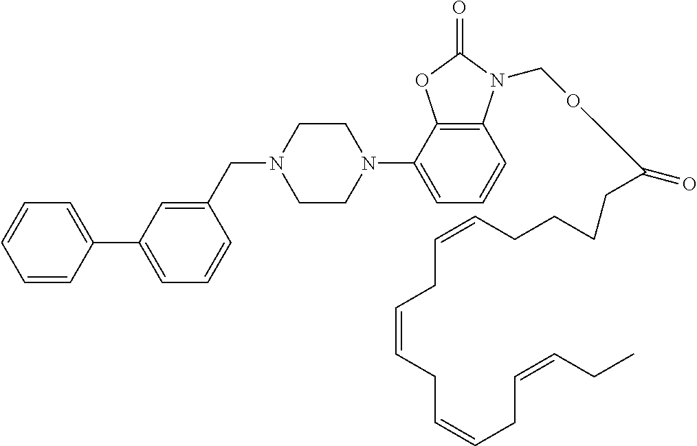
C1=CC(C2=CC=CC(CN3CCN(C4=CC=CC5=C4OC(=O)N5COC(CCCCC=CCC=CCC=CCC=CCC)=O)CC3)=C2)=CC=C1
